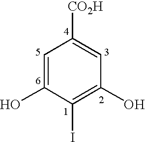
C1=C(O)C(I)=C(O)C=C1[CO2H]
